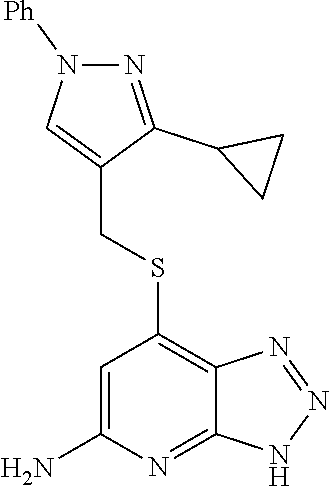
C1(CSC2=C3C(=NC(N)=C2)NN=N3)=CN([Ph])N=C1C1CC1
